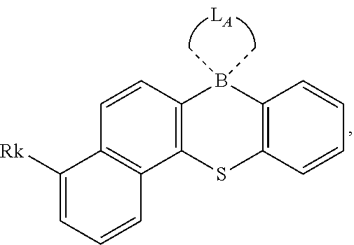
C1=CC2=C(C3=C1C([Rk])=CC=C3)SC1=C(B2(C)C)C=CC=C1
